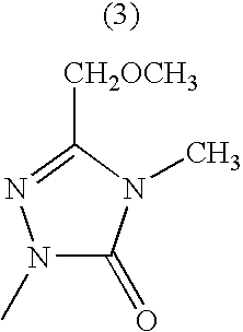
N1(C)C(=O)N(C)C([CH2OCH3])=N1
